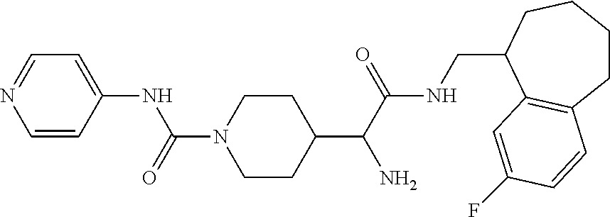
C1(C(C(NCC2C3=C(CCCC2)C=CC(F)=C3)=O)N)CCN(C(=O)NC2=CC=NC=C2)CC1
